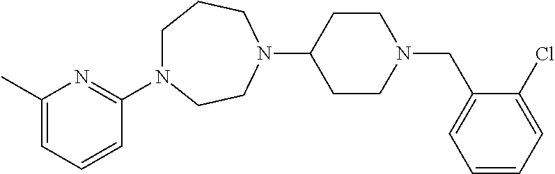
CC1=CC=CC(N2CCCN(C3CCN(CC4=CC=CC=C4Cl)CC3)CC2)=N1
